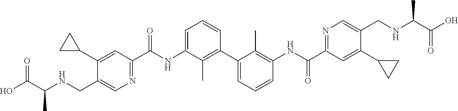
C1(C2CC2)=CC(C(NC2=CC=CC(C3=CC=CC(NC(C4=NC=C(CNC(C(O)=O)C)C(C5CC5)=C4)=O)=C3C)=C2C)=O)=NC=C1CNC(C(O)=O)C
